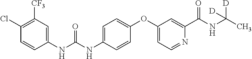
C1(Cl)=C([CF3])C=C(NC(NC2=CC=C(OC3=CC=NC(C(=O)NC(C)([D])[D])=C3)C=C2)=O)C=C1
